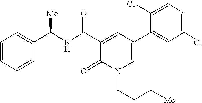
C1=CC=CC=C1C(NC(C1=CC(C2=CC(Cl)=CC=C2Cl)=CN(CCC[Me])C1=O)=O)[Me]
